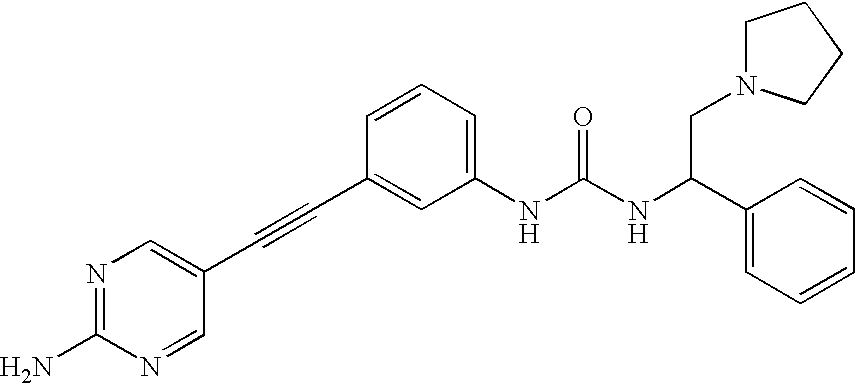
N1=C(N)N=CC(C#CC2=CC(NC(NC(C3=CC=CC=C3)CN3CCCC3)=O)=CC=C2)=C1
